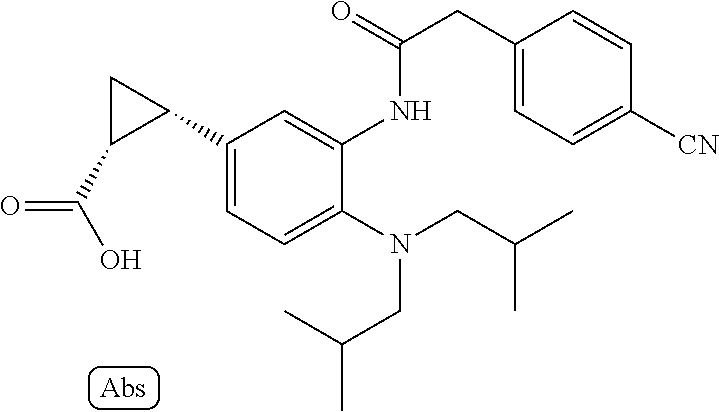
C1(N(CC(C)C)CC(C)C)=CC=C(C2CC2C(O)=O)C=C1NC(CC1=CC=C([CN])C=C1)=O
